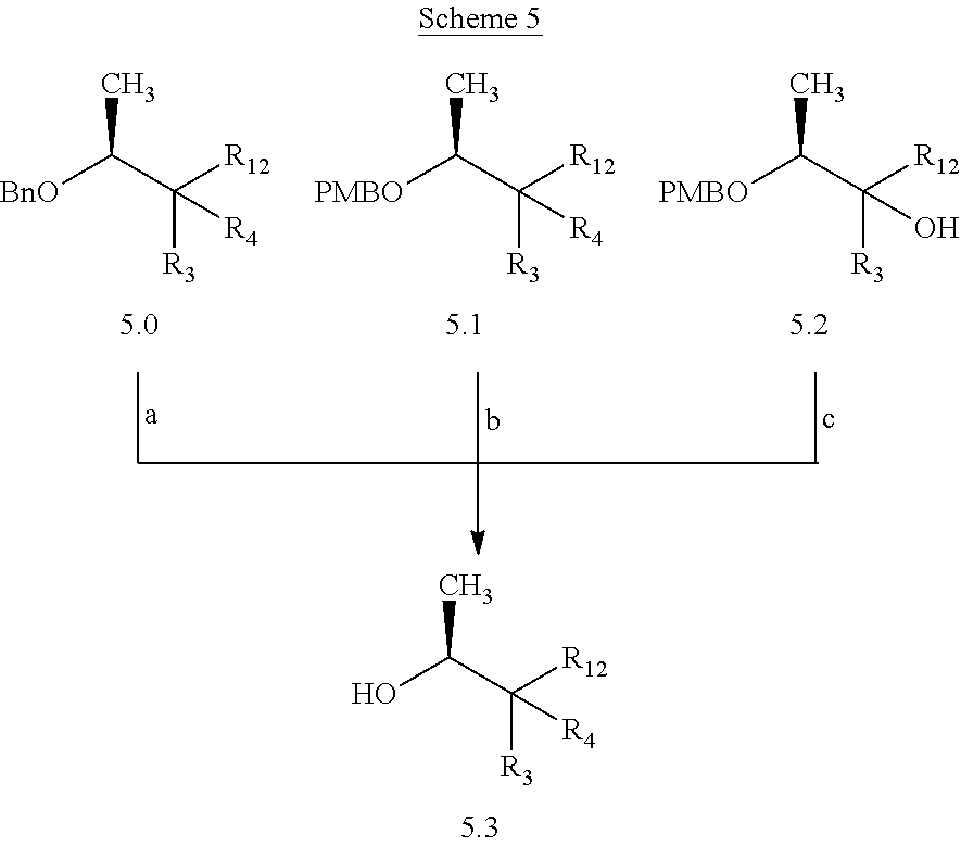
OC(C([R12])([R3])[R4])C.[BnO]C(C([R12])([R3])[R4])C.[PMBO]C(C([R12])([R3])[R4])C.[PMBO]C(C([R12])([R3])O)C
